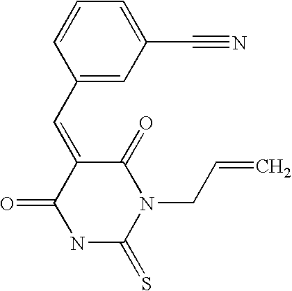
O=C1C(=CC2=CC(C#N)=CC=C2)C(=O)NC(=S)N1CC=C
